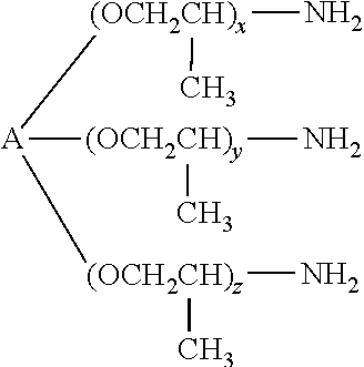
[(OCH2CH)x](N)(C)[A]([(OCH2CH)y](N)C)[(OCH2CH)z](N)C
